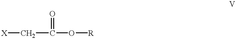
[X]CC(O[R])=O
